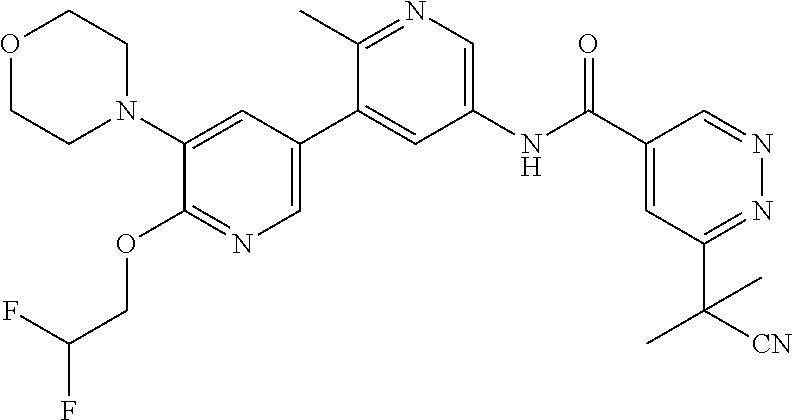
O1CCN(C2=CC(C3=CC(NC(C4=CC(C(C)([CN])C)=NN=C4)=O)=CN=C3C)=CN=C2OCC(F)F)CC1
